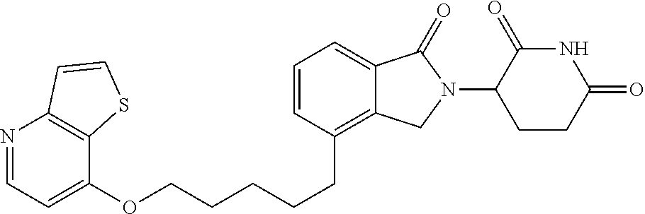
O(CCCCCC1=C2C(=CC=C1)C(=O)N(C1C(=O)NC(=O)CC1)C2)C1=CC=NC2=C1SC=C2
